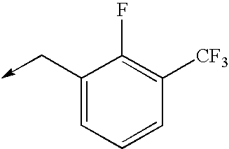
C1(C->C)=CC=CC([CF3])=C1F
